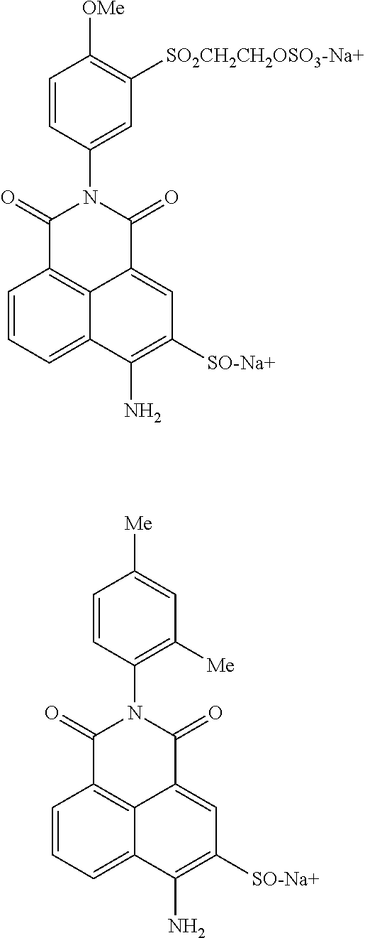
C1=CC(N2C(=O)C3=C4C(=CC([SO-Na+])=C(N)C4=CC=C3)C2=O)=CC([SO2CH2CH2OSO3-Na+])=C1[OMe].C1=CC(N2C(=O)C3=C4C(=CC([SO-Na+])=C(N)C4=CC=C3)C2=O)=C([Me])C=C1[Me]
